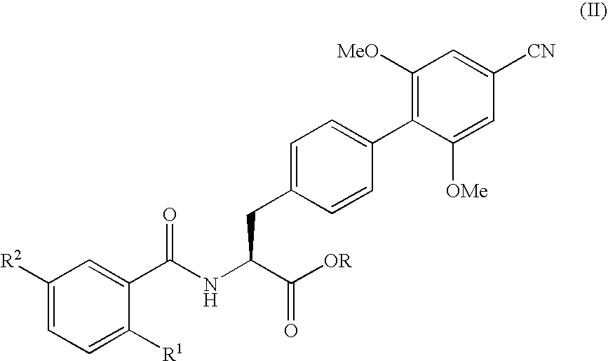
C1=C(CC(NC(C2=CC([R2])=CC=C2[R1])=O)C([OR])=O)C=CC(C2=C([MeO])C=C([CN])C=C2[OMe])=C1
